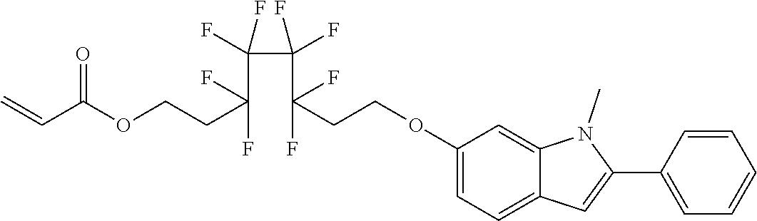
C(F)(CCOC(C=C)=O)(F)C(C(F)(F)C(CCOC1=CC=C2C(=C1)N(C)C(C1=CC=CC=C1)=C2)(F)F)(F)F
